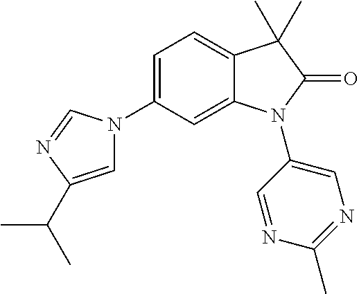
C1=C(N2C=C(C(C)C)N=C2)C=C2C(=C1)C(C)(C)C(=O)N2C1=CN=C(C)N=C1
